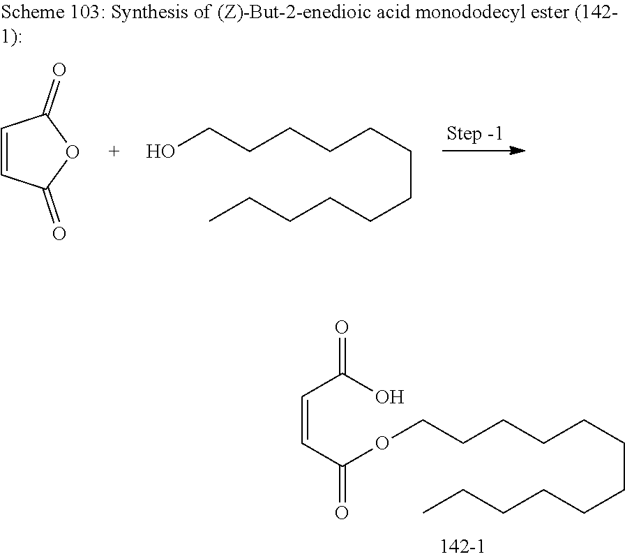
C1=CC(=O)OC1=O.OCCCCCCCCCCCC.C(=CC(OCCCCCCCCCCCC)=O)C(O)=O
